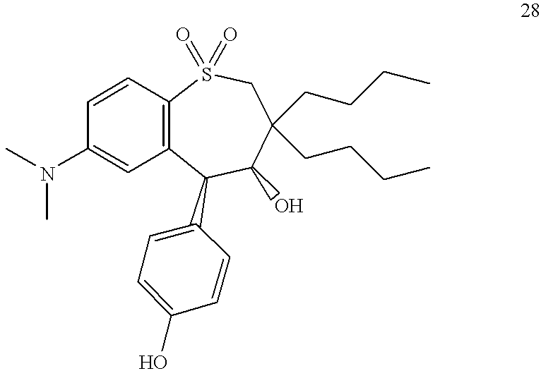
CN(C)C1=CC2=C(C=C1)S(=O)(=O)CC(CCCC)(CCCC)C(O)C2C1=CC=C(O)C=C1
